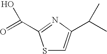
S1C=C(C(C)C)N=C1C(=O)O
